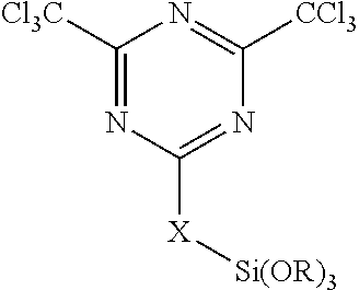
C1([Cl3C])=NC([X][Si(OR)3])=NC([CCl3])=N1
